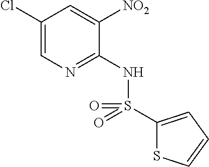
C1(Cl)=CN=C(NS(C2=CC=CS2)(=O)=O)C([NO2])=C1
